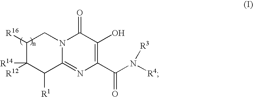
C1(=O)N2C(=NC(C(N([R4])[R3])=O)=C1O)C([R1])C([R12])([R14])C([R16])C2
